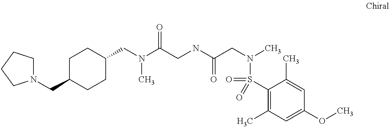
C(N(C(CNC(CN(C)S(=O)(C1=C(C)C=C(OC)C=C1C)=O)=O)=O)C)C1CCC(CN2CCCC2)CC1
